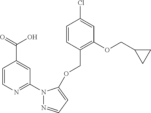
C1=CN=C(N2N=CC=C2OCC2=C(OCC3CC3)C=C(Cl)C=C2)C=C1C(=O)O
